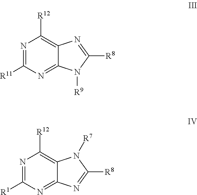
N1=C([R11])N=C2C(=C1[R12])N=C([R8])N2[R9].N1=C([R1])N=C2C(=C1[R12])N([R7])C([R8])=N2
